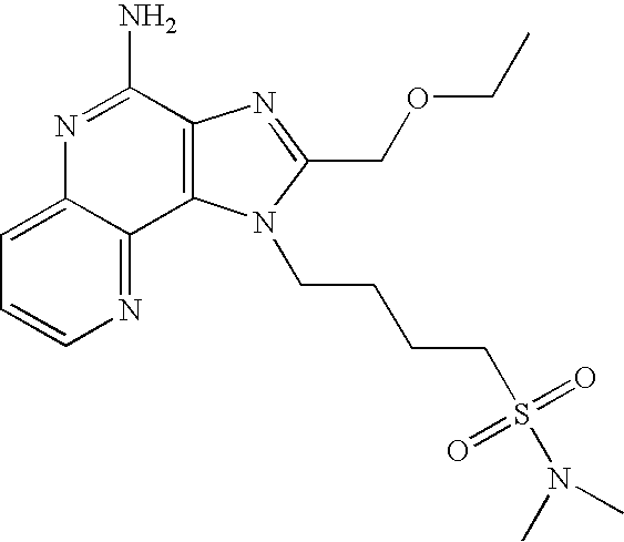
C1=C2C(=NC=C1)C1=C(C(N)=N2)N=C(COCC)N1CCCCS(=O)(=O)N(C)C
